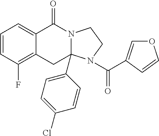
C1=CC(F)=C2C(=C1)C(=O)N1CCN(C(=O)C3=COC=C3)C1(C1=CC=C(Cl)C=C1)C2
